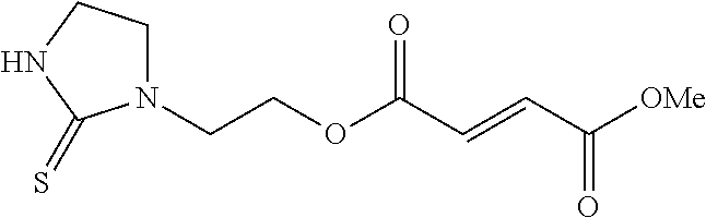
C(COC(C=CC([OMe])=O)=O)N1CCNC1=S
